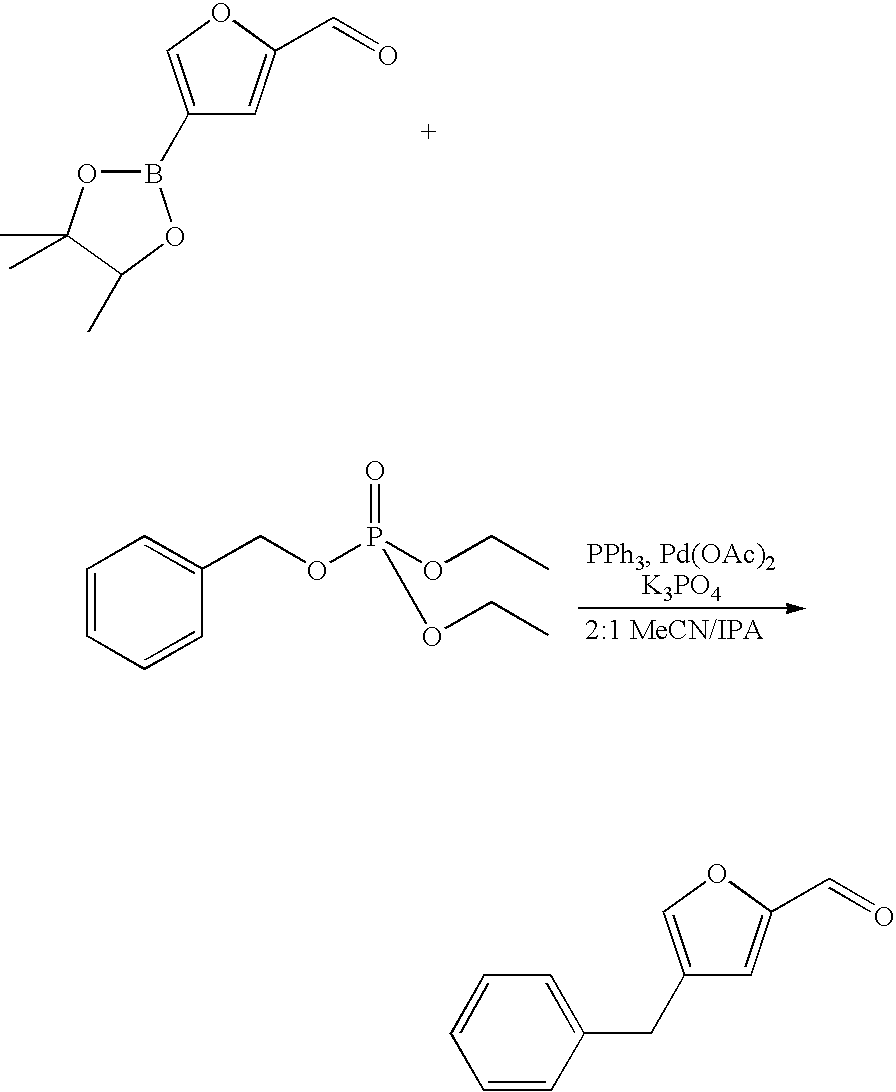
C1(B2OC(C)(C)C(C)O2)=COC(C=O)=C1.C1=CC=CC(COP(OCC)(=O)OCC)=C1.C1=CC(CC2=COC(C=O)=C2)=CC=C1
